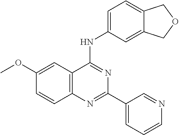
C1(OC)=CC2=C(C=C1)N=C(C1=CC=CN=C1)N=C2NC1=CC=C2C(=C1)COC2
